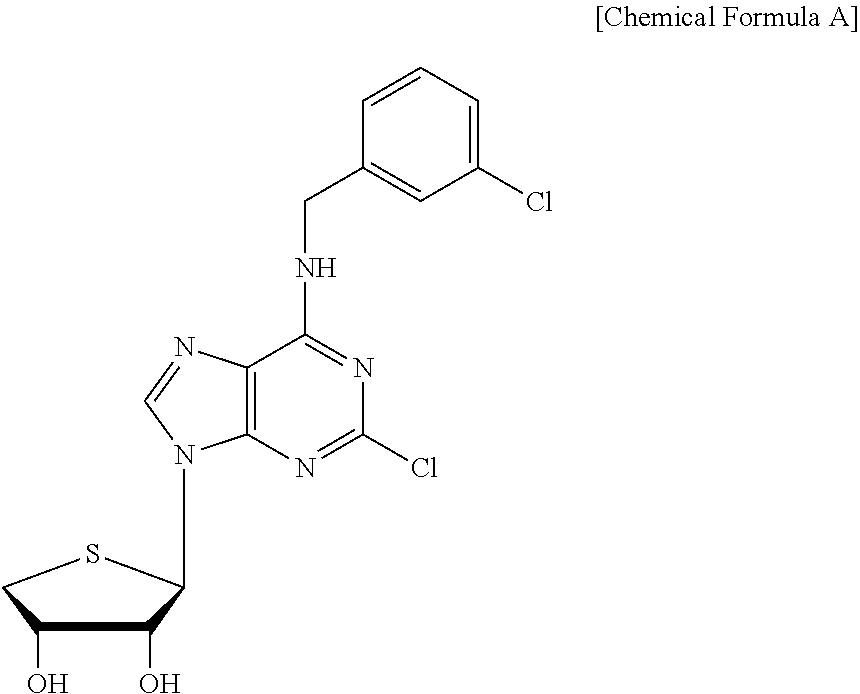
N1=C(NCC2=CC(Cl)=CC=C2)C2=C(N=C1Cl)N(C1C(O)C(O)CS1)C=N2
